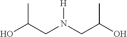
OC(CN(CC(O)C)[H])C
